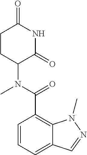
C1CC(N(C)C(=O)C2=C3C(=CC=C2)C=NN3C)C(=O)NC1=O
